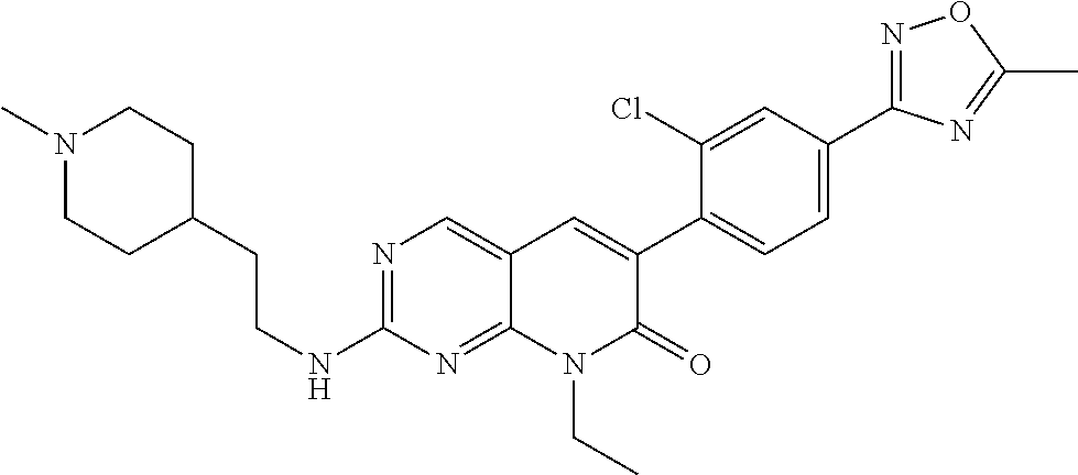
N1=C(C2=CC=C(C3=CC4=CN=C(NCCC5CCN(C)CC5)N=C4N(CC)C3=O)C(Cl)=C2)N=C(C)O1
